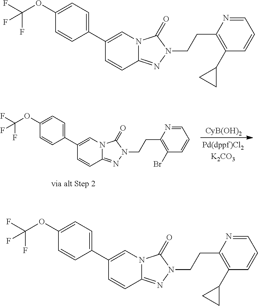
C1(C2=CC=C(OC(F)(F)F)C=C2)=CN2C(=NN(CCC3=C(Br)C=CC=N3)C2=O)C=C1.[CyB(OH)2].C1(C2=CC=C(OC(F)(F)F)C=C2)=CN2C(=NN(CCC3=C(C4CC4)C=CC=N3)C2=O)C=C1.C1(C2=CC=C(OC(F)(F)F)C=C2)=CN2C(=NN(CCC3=C(C4CC4)C=CC=N3)C2=O)C=C1
